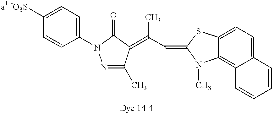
C(C=C1SC2=CC=C3C(=C2N1C)C=CC=C3)(=C1C(C)=NN(C2=CC=C([a+ -O3S])C=C2)C1=O)C
